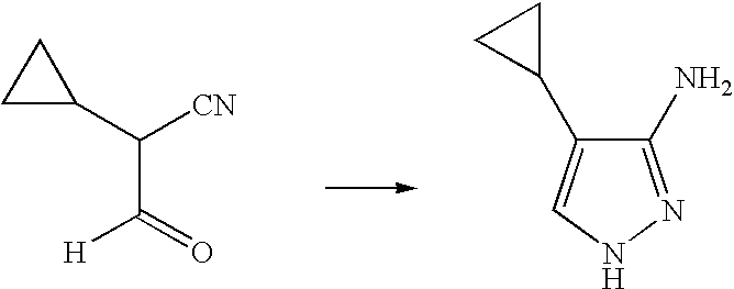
C1(C([CN])C([H])=O)CC1.C1(C2CC2)=CNN=C1N
